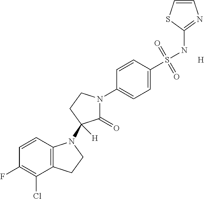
C1=CC2=C(C(Cl)=C1F)CCN2C1([H])C(=O)N(C2=CC=C(S(NC3=NC=CS3)(=O)=O)C=C2)CC1.[H]
